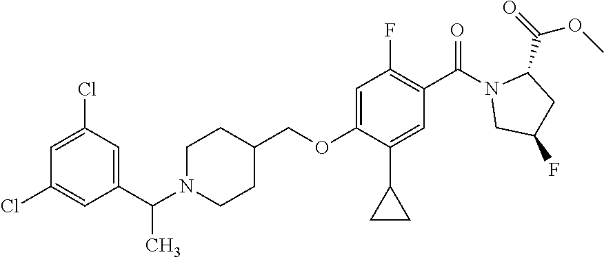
N1(C(C)C2=CC(Cl)=CC(Cl)=C2)CCC(COC2=CC(F)=C(C(=O)N3CC(F)CC3C(OC)=O)C=C2C2CC2)CC1
